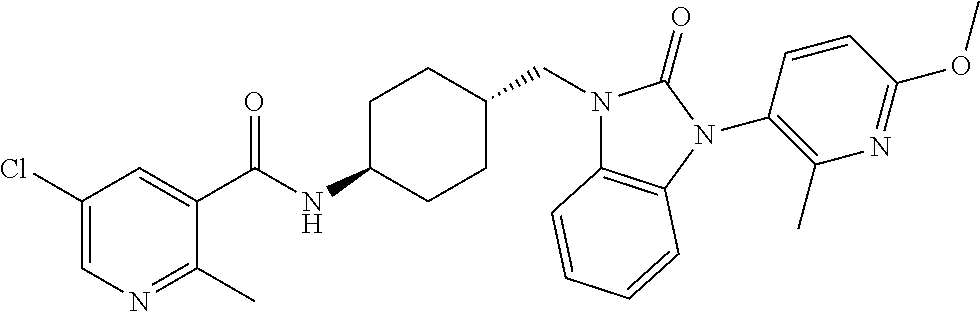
C1(Cl)=CN=C(C)C(C(NC2CCC(CN3C4=C(N(C5=C(C)N=C(OC)C=C5)C3=O)C=CC=C4)CC2)=O)=C1
